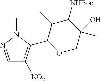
C1=NN(C)C(C2OCC(O)(C)C([NHBoc])C2C)=C1[NO2]
